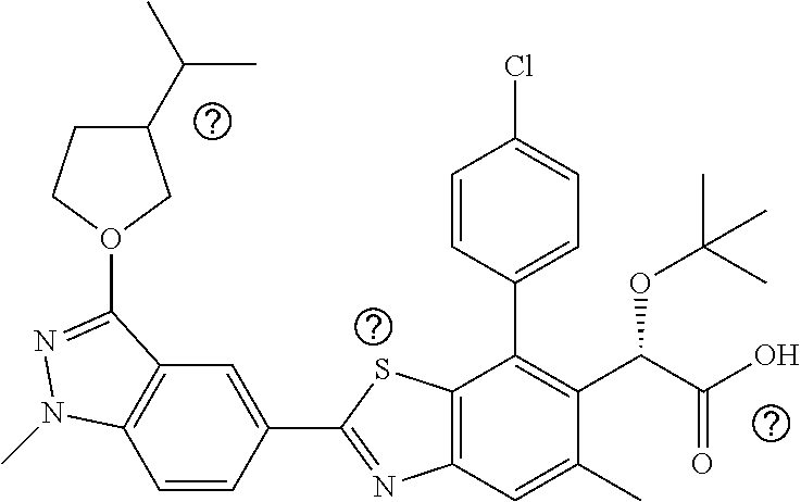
C1=CC(C2=NC3=C(S2)C(C2=CC=C(Cl)C=C2)=C(C(C(O)=O)OC(C)(C)C)C(C)=C3)=CC2=C1N(C)N=C2O1CCC(C(C)C)C1
